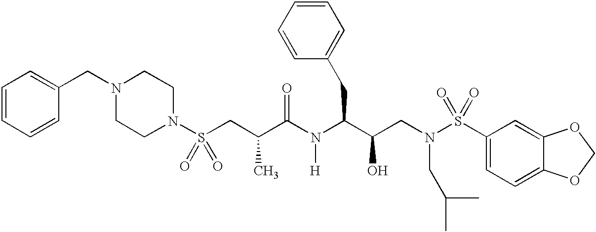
N1(S(CC(C(N(C(C(CN(S(C2=CC=C3C(=C2)OCO3)(=O)=O)CC(C)C)O)CC2=CC=CC=C2)[H])=O)C)(=O)=O)CCN(CC2=CC=CC=C2)CC1
